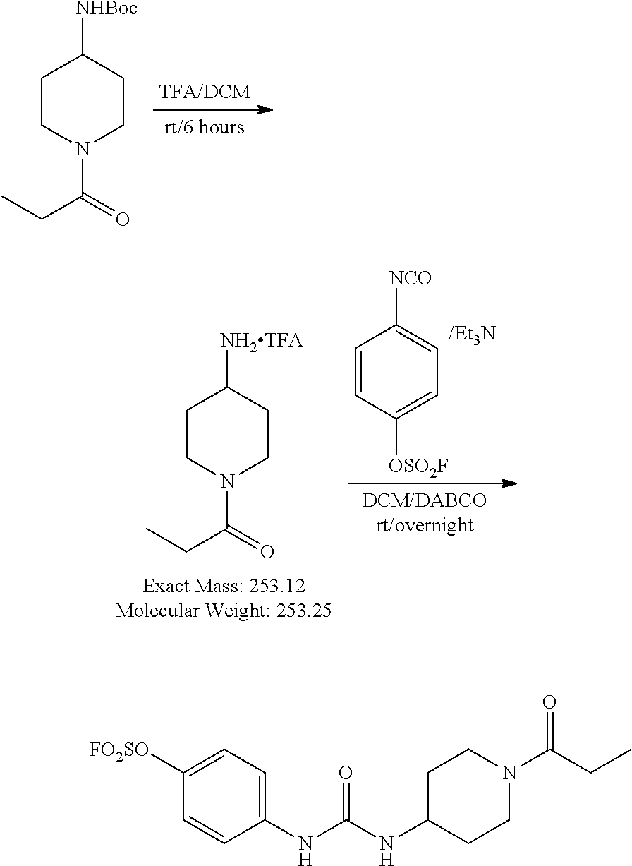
C1CN(C(=O)CC)CCC1[NHBoc].C1CN(C(=O)CC)CCC1[NH2TFA].C1=CC([OSO2F])=CC=C1[NCO].C1([FO2SO])=CC=C(NC(NC2CCN(C(CC)=O)CC2)=O)C=C1
